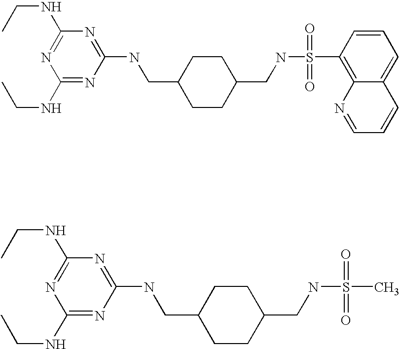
C1(NCC)=NC(NCC2CCC(CNS(=O)(C3=C4C(=CC=C3)C=CC=N4)=O)CC2)=NC(NCC)=N1.C1(NCC)=NC(NCC2CCC(CNS(=O)(C)=O)CC2)=NC(NCC)=N1
